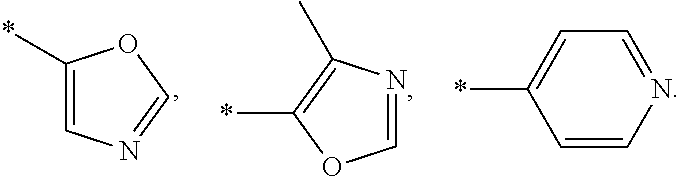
*C1=CC=NC=C1.*C1=C(C)N=CO1.C1=NC=C(*)O1
